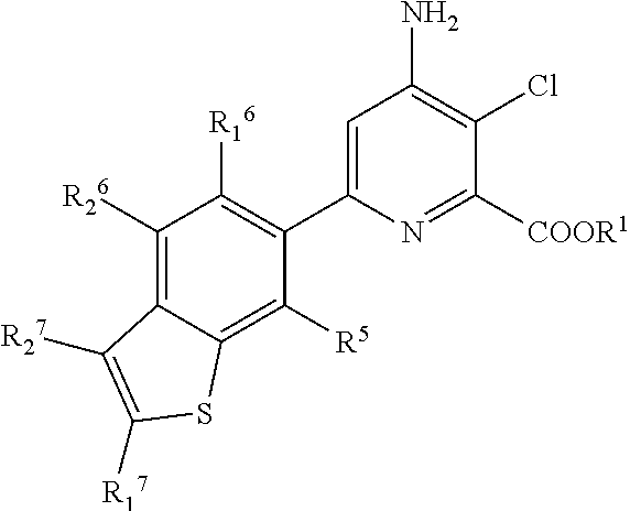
C1([R26])=C2C(=C([R5])C(C3=CC(N)=C(Cl)C([COOR1])=N3)=C1[R16])SC([R17])=C2[R27]
